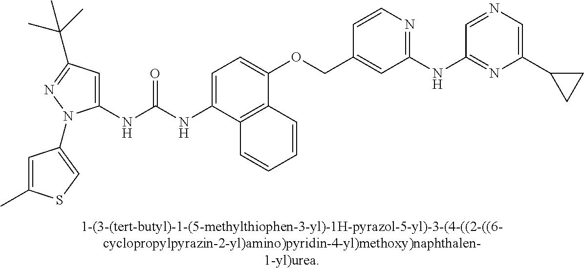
C1(NC(NC2=CC=C(OCC3=CC(NC4=NC(C5CC5)=CN=C4)=NC=C3)C3=C2C=CC=C3)=O)=CC(C(C)(C)C)=NN1C1=CSC(C)=C1
